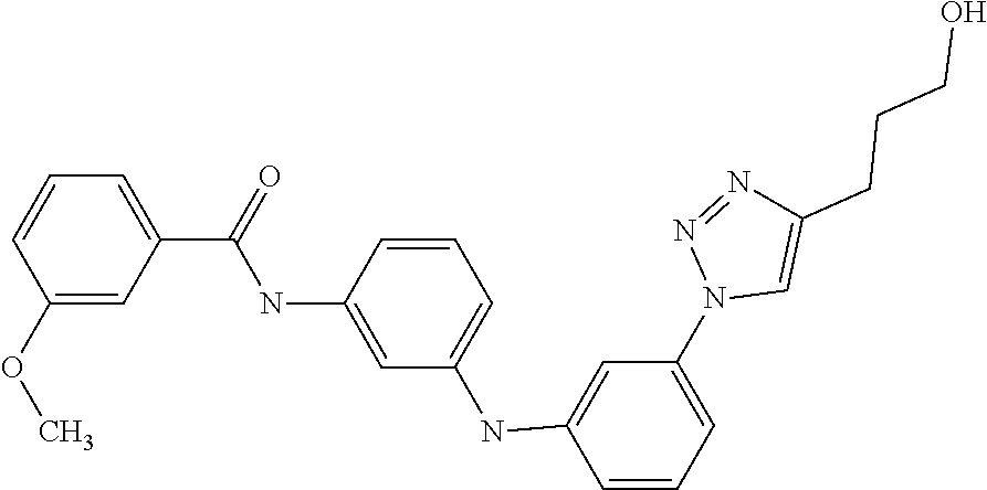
C1(OC)=CC(C(=O)NC2=CC(NC3=CC(N4C=C(CCCO)N=N4)=CC=C3)=CC=C2)=CC=C1
